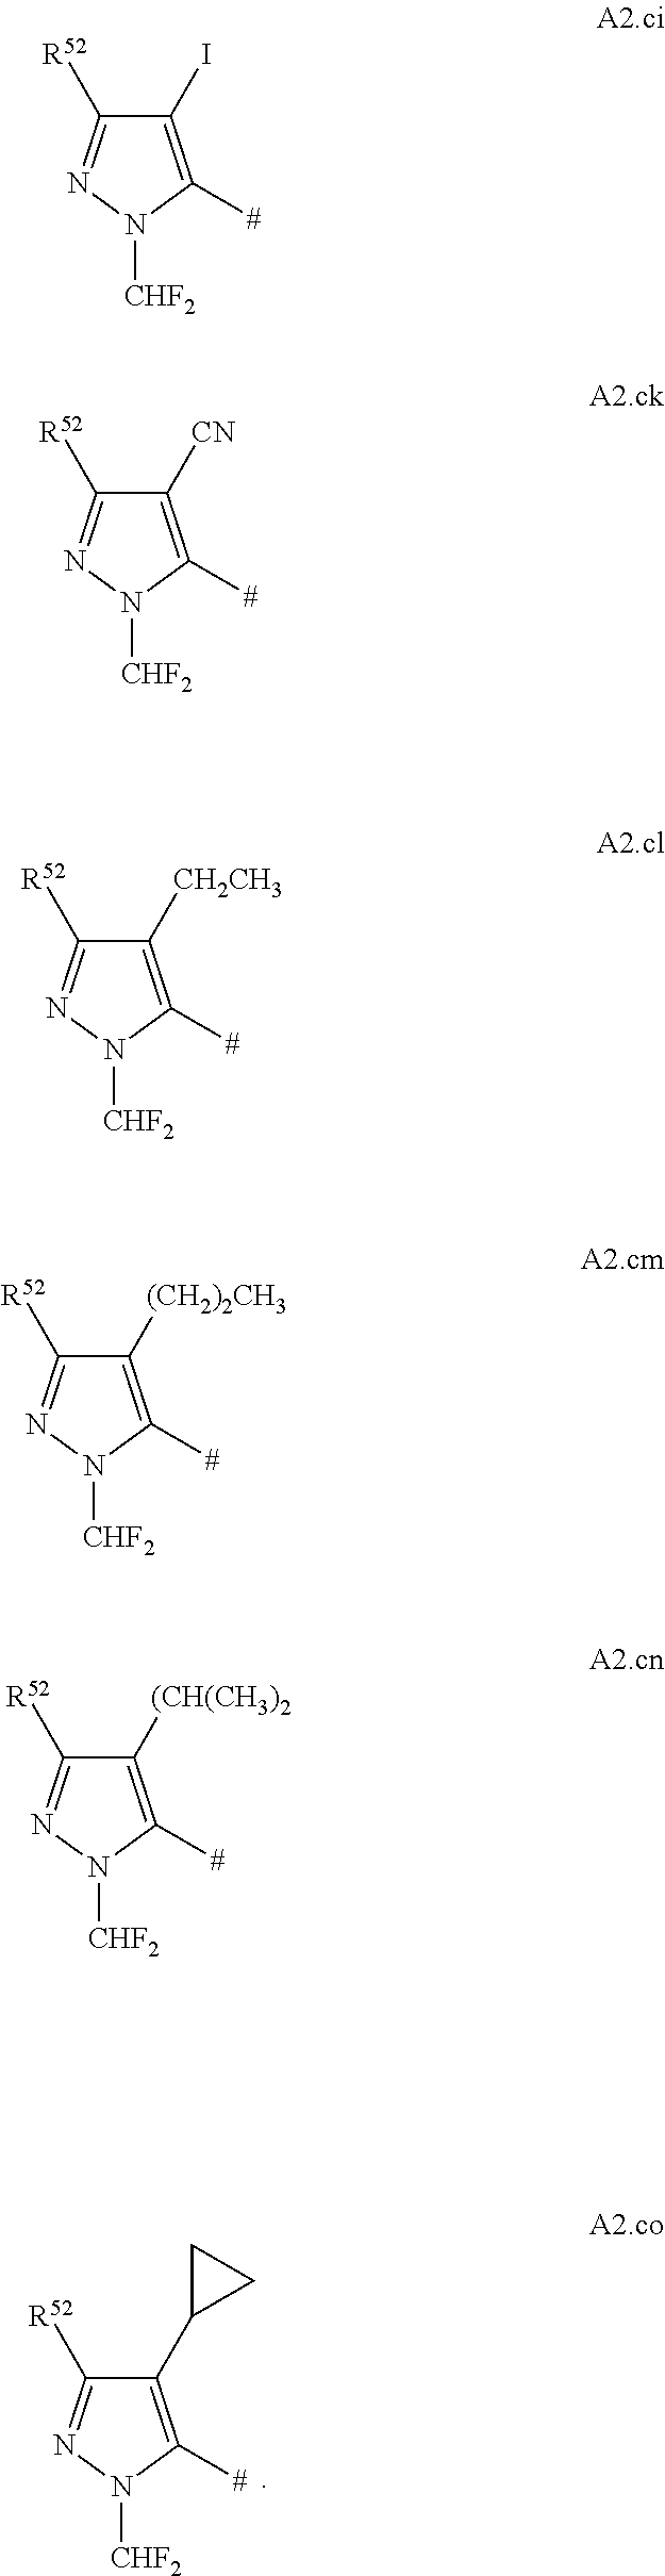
C1(C2CC2)=C([#])N([CHF2])N=C1[R52].C1(I)=C([#])N([CHF2])N=C1[R52].C1([CN])=C([#])N([CHF2])N=C1[R52].C1([CH2CH3])=C([#])N([CHF2])N=C1[R52].C1([(CH2)2CH3])=C([#])N([CHF2])N=C1[R52].C1([(CH(CH3)2])=C([#])N([CHF2])N=C1[R52]
